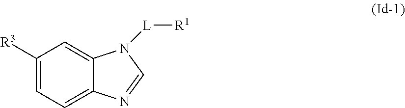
C1([R3])=CC=C2C(=C1)N([L][R1])C=N2
